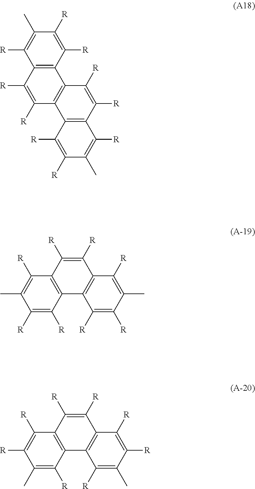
C12=C(C([R])=C([R])C(C)=C1[R])C1=C(C([R])=C2[R])C2=C(C([R])=C1[R])C([R])=C(C)C([R])=C2[R].C1([R])=C([R])C2=C(C([R])=C1C)C([R])=C([R])C1=C2C([R])=C([R])C(C)=C1[R].C1(C)=C([R])C2=C(C([R])=C1[R])C([R])=C([R])C1=C2C([R])=C(C)C([R])=C1[R]
